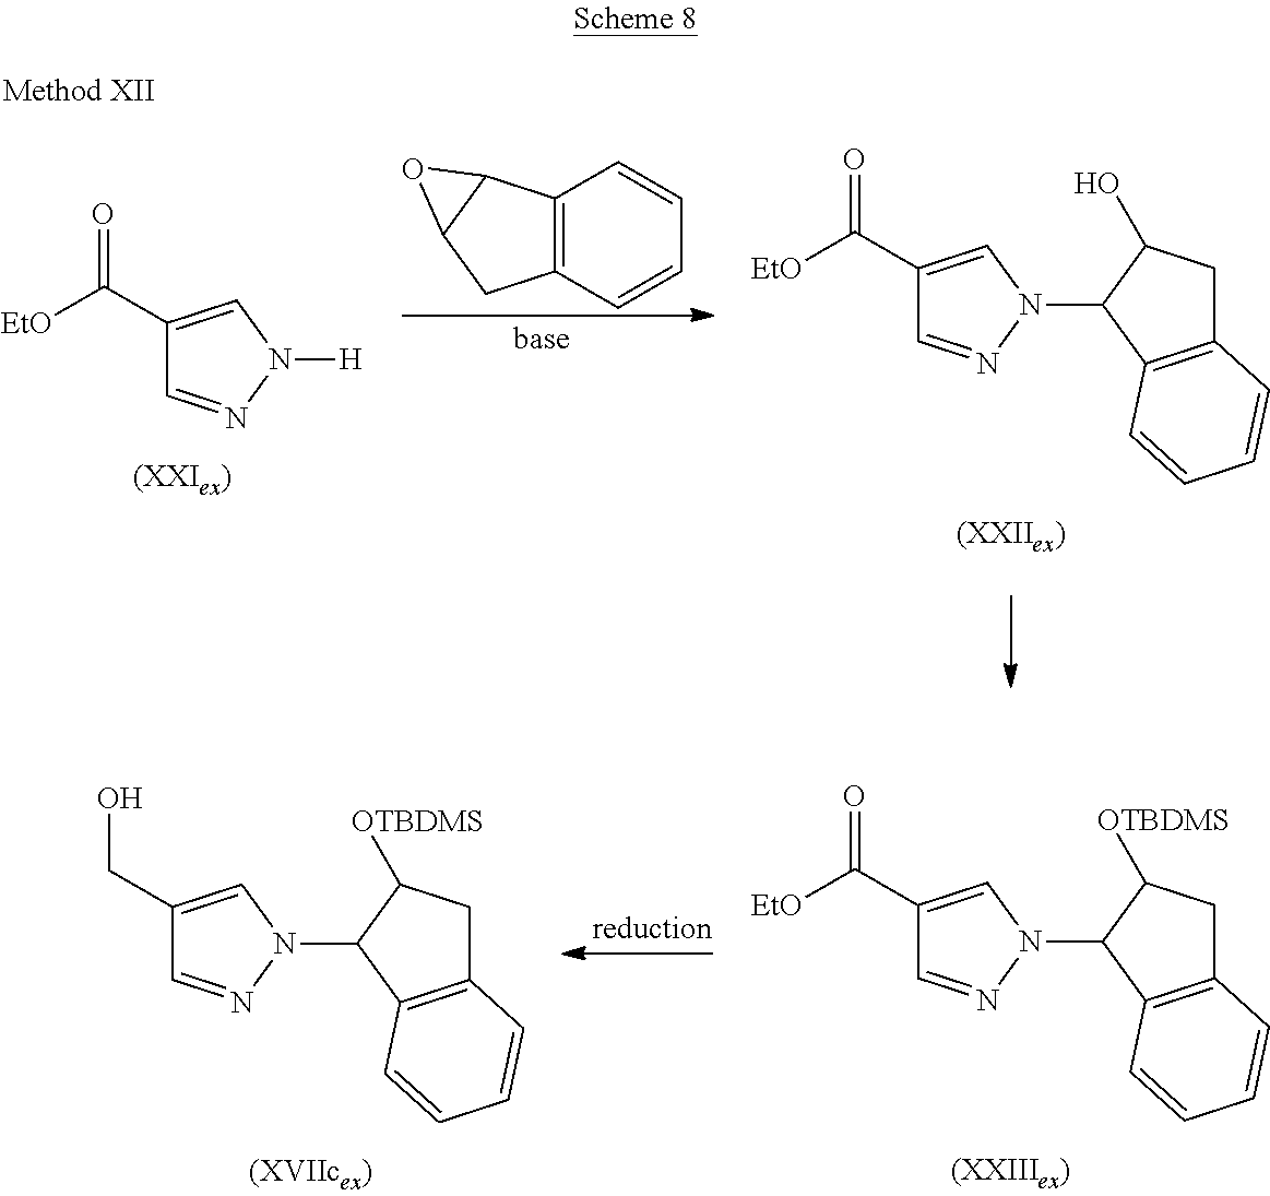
C1(C([EtO])=O)=CN(C2C3=C(CC2[OTBDMS])C=CC=C3)N=C1.C1(CO)=CN(C2C3=C(CC2[OTBDMS])C=CC=C3)N=C1.C1(C([EtO])=O)=CN([H])N=C1.C12=C(C=CC=C1)CC1C2O1.C1(C([EtO])=O)=CN(C2C3=C(CC2O)C=CC=C3)N=C1
